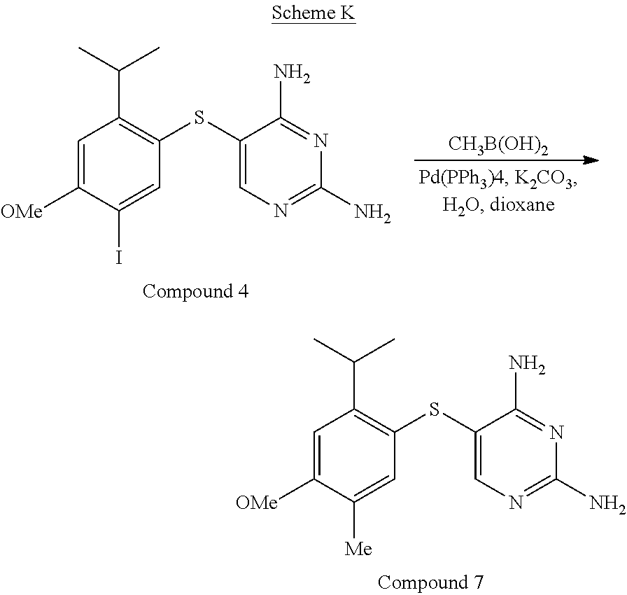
C1=C([OMe])C([Me])=CC(SC2=CN=C(N)N=C2N)=C1C(C)C.C1=C([OMe])C(I)=CC(SC2=CN=C(N)N=C2N)=C1C(C)C.[CH3B(OH)2]
